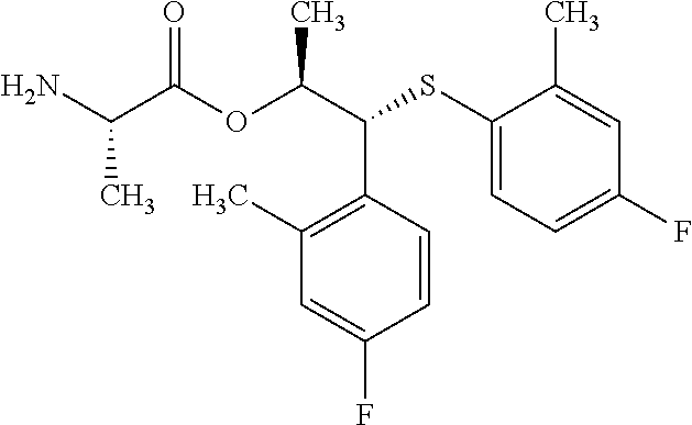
NC(C(OC(C(SC1=CC=C(F)C=C1C)C1=C(C)C=C(F)C=C1)C)=O)C
